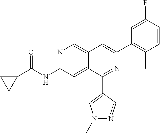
C1C(C(NC2=NC=C3C(=C2)C(C2=CN(C)N=C2)=NC(C2=C(C)C=CC(F)=C2)=C3)=O)C1
